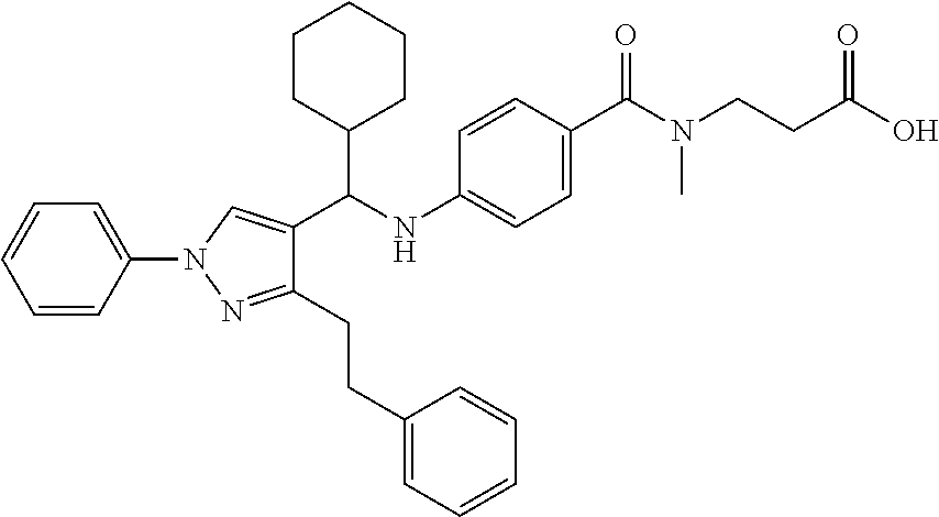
C1=C(C(=O)N(CCC(O)=O)C)C=CC(NC(C2=CN(C3=CC=CC=C3)N=C2CCC2=CC=CC=C2)C2CCCCC2)=C1
